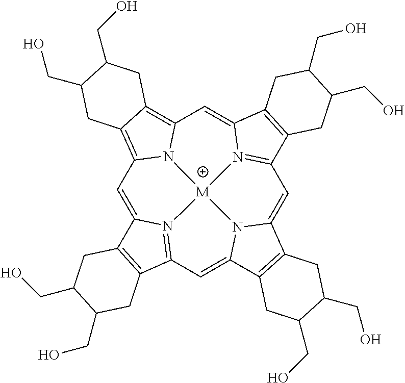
C1=C2N3=C(C=C4N5C(=CC6=N7C(=CC8=C9C(=C1N8[M]753)CC(CO)C(CO)C9)C1=C6CC(CO)C(CO)C1)C1=C4CC(CO)C(CO)C1)C1=C2CC(CO)C(CO)C1
